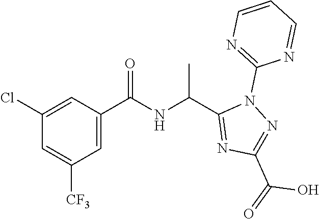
C1=C([CF3])C=C(C(=O)NC(C)C2=NC(C(O)=O)=NN2C2=NC=CC=N2)C=C1Cl
